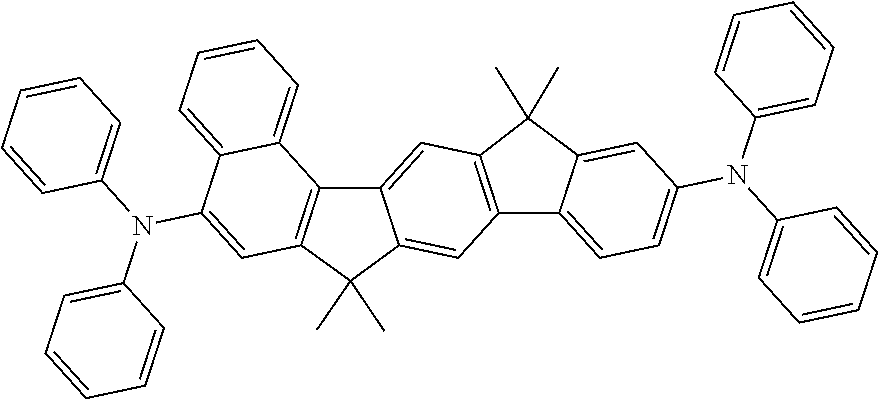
C12=CC3=C(C=C1C(C)(C)C1=C2C2=CC=CC=C2C(N(C2=CC=CC=C2)C2=CC=CC=C2)=C1)C1=CC=C(N(C2=CC=CC=C2)C2=CC=CC=C2)C=C1C3(C)C
